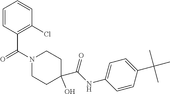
C(N1CCC(C(NC2=CC=C(C(C)(C)C)C=C2)=O)(O)CC1)(C1=C(Cl)C=CC=C1)=O
